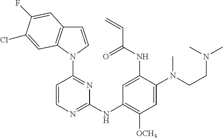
C1=CN(C2=NC(NC3=C([OCH3])C=C(N(CCN(C)C)C)C(NC(C=C)=O)=C3)=NC=C2)C2=C1C=C(F)C(Cl)=C2
